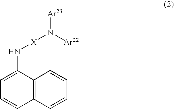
C1=C(N[X]N([Ar23])[Ar22])C2=C(C=C1)C=CC=C2
